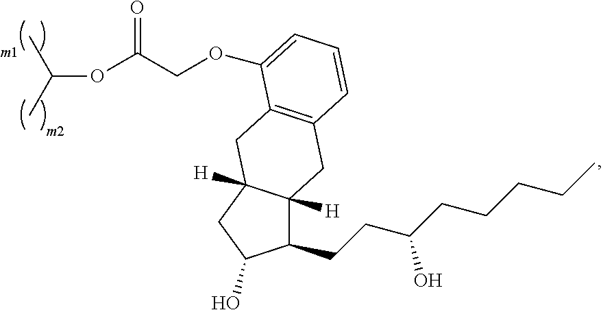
C1(CCC(CCCCC)O)C2([H])C([H])(CC1O)CC1=C(C2)C=CC=C1OCC(OC(C)C)=O
